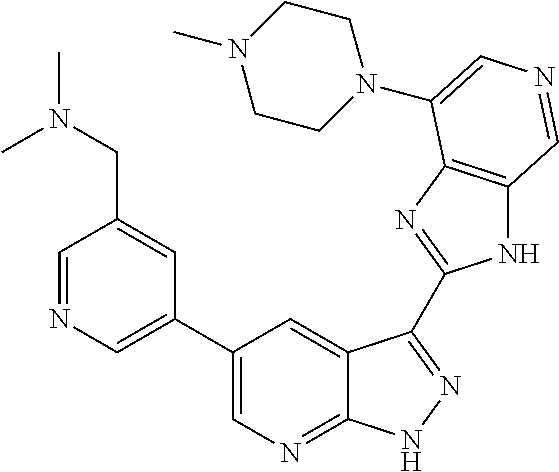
C1(C2=CN=CC(CN(C)C)=C2)=CN=C2C(=C1)C(C1=NC3=C(N1)C=NC=C3N1CCN(C)CC1)=NN2
